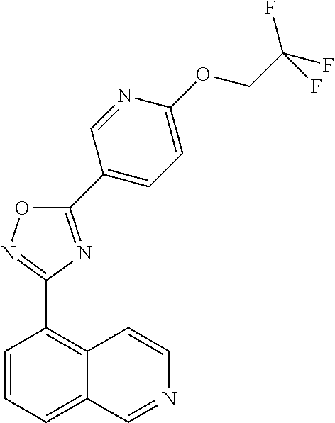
C1=CC=C2C(=C1C1=NOC(C3=CC=C(OCC(F)(F)F)N=C3)=N1)C=CN=C2
